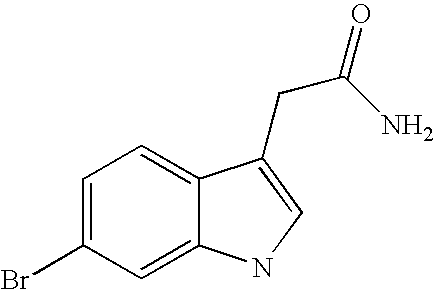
C1=C(Br)C=C2C(=C1)C(CC(N)=O)=CN2
